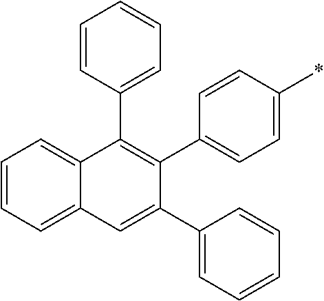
C1=CC=C2C(=C1)C(C1=CC=CC=C1)=C(C1=CC=C(*)C=C1)C(C1=CC=CC=C1)=C2
